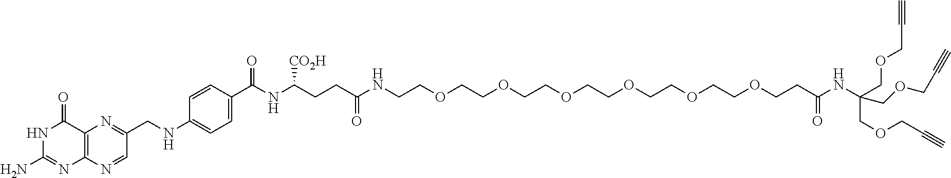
N1C(N)=NC2=C(C1=O)N=C(CNC1=CC=C(C(NC(CCC(NCCOCCOCCOCCOCCOCCOCCC(NC(COCC#C)(COCC#C)COCC#C)=O)=O)[CO2H])=O)C=C1)C=N2
